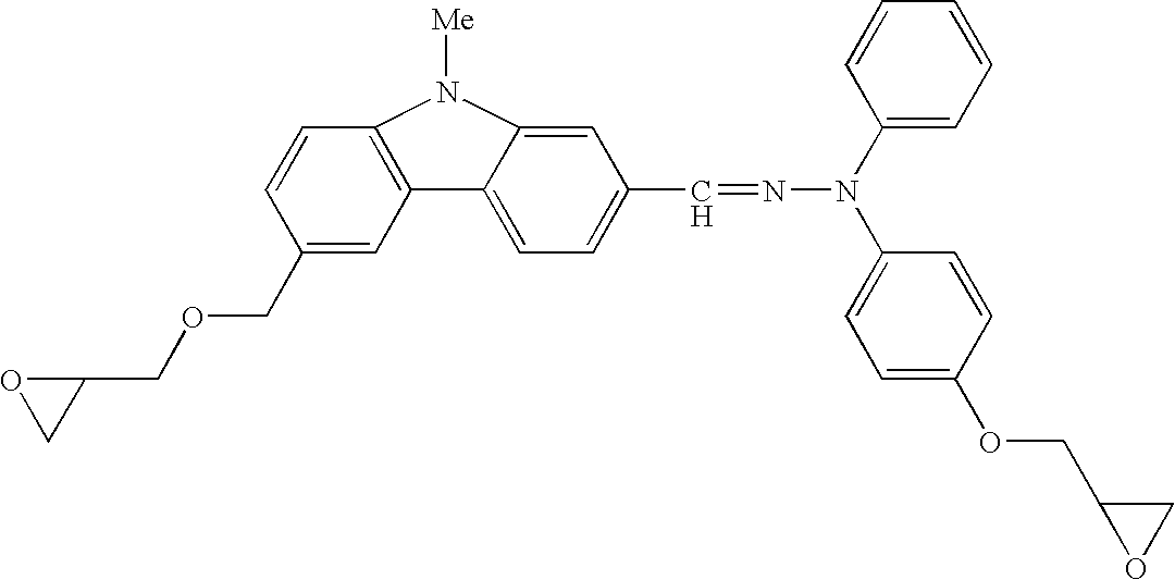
C1(COCC2=CC3=C(C=C2)N([Me])C2=CC(C=NN(C4=CC=C(OCC5OC5)C=C4)C4=CC=CC=C4)=CC=C32)OC1
